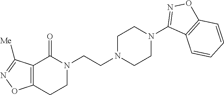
N1(CCN2CCN(C3=NOC4=C3C=CC=C4)CC2)C(=O)C2=C(CC1)ON=C2[Me]
